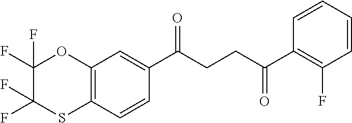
C12=C(C=CC(C(CCC(C3=C(F)C=CC=C3)=O)=O)=C1)SC(F)(F)C(F)(F)O2
